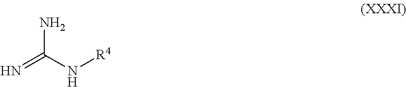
N=C(N[R4])N
